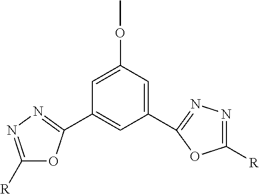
C1(C2=NN=C([R])O2)=CC(OC)=CC(C2=NN=C([R])O2)=C1
